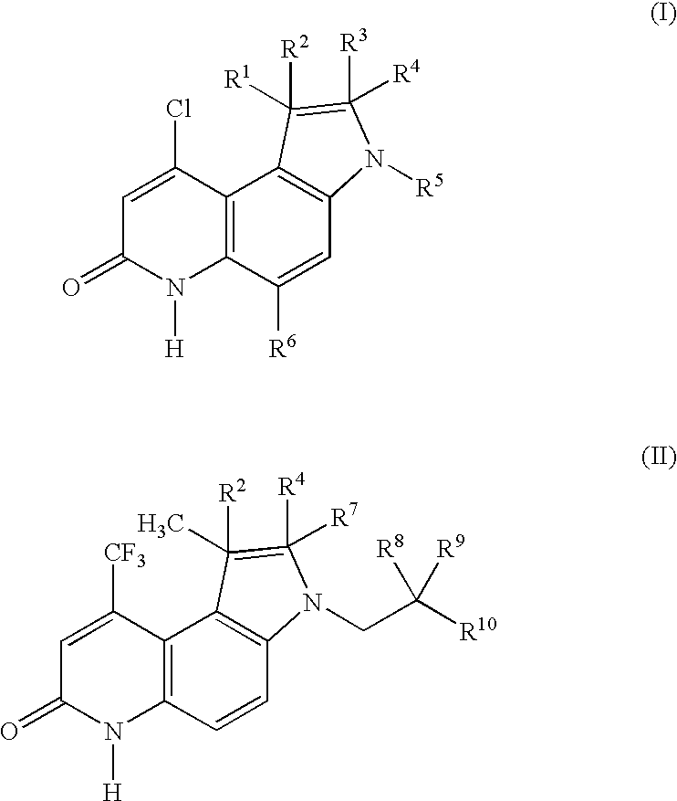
C12=C(C([R6])=CC3=C1C([R2])([R1])=C([R3])([R4])N3[R5])N([H])C(=O)C=C2Cl.C12=C(C=CC3=C1C([R2])(C)=C([R4])([R7])N3CC([R10])([R9])[R8])N([H])C(=O)C=C2[CF3]
